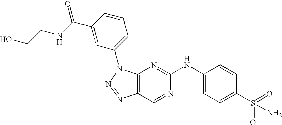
C12=C(N(C3=CC=CC(C(NCCO)=O)=C3)N=N1)N=C(NC1=CC=C(S(=O)(=O)N)C=C1)N=C2
